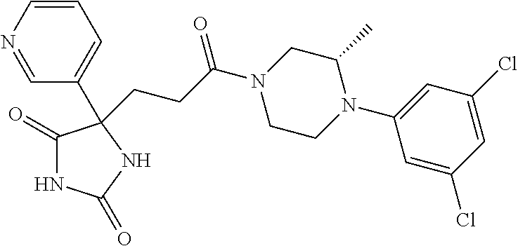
C1(=O)NC(=O)NC1(C1=CC=CN=C1)CCC(N1CCN(C2=CC(Cl)=CC(Cl)=C2)C(C)C1)=O
